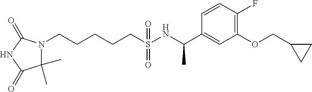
C(S(NC(C1=CC(OCC2CC2)=C(F)C=C1)C)(=O)=O)CCCCN1C(C)(C)C(=O)NC1=O
